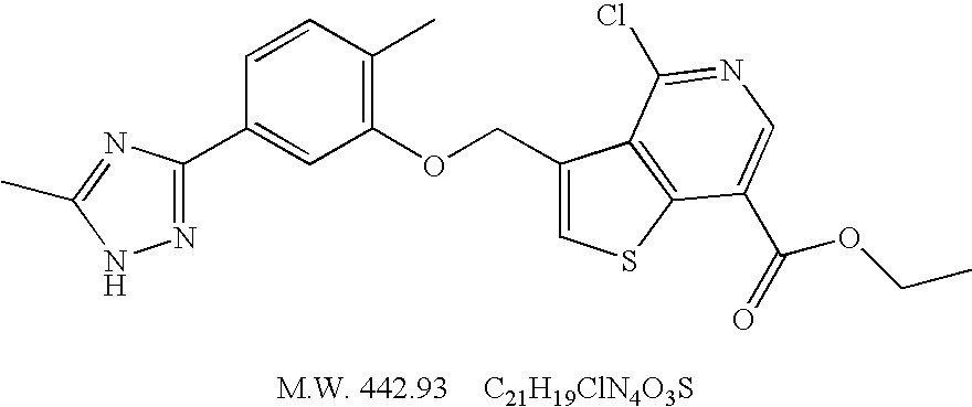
[C21H19ClN4O3S].C1(OCC2=CSC3=C2C(Cl)=NC=C3C(=O)OCC)=C(C)C=CC(C2=NNC(C)=N2)=C1
